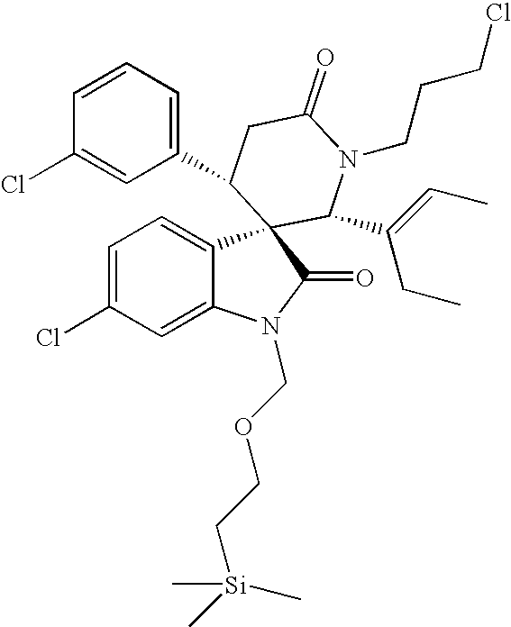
C1=C(Cl)C=C2C(=C1)C1(C(=O)N2COCC[Si](C)(C)C)C(C(CC)=CC)N(CCCCl)C(=O)CC1C1=CC=CC(Cl)=C1
